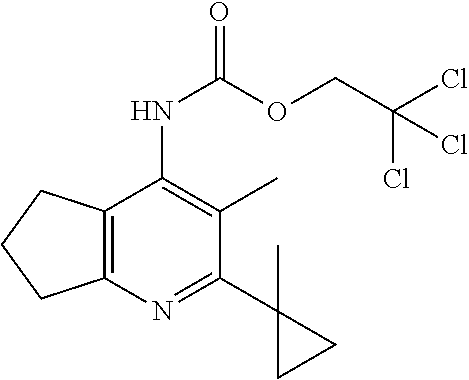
C1(C2(C)CC2)=NC2=C(C(NC(=O)OCC(Cl)(Cl)Cl)=C1C)CCC2
